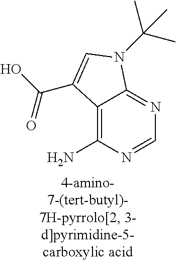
C12=C(N)N=CN=C1N(C(C)(C)C)C=C2C(=O)O
